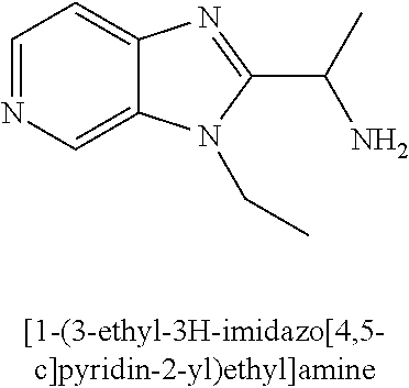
C1=NC=C2C(=C1)N=C(C(N)C)N2CC
